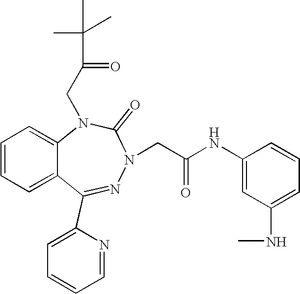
C1=CC=C2C(=C1)N(CC(=O)C(C)(C)C)C(=O)N(CC(NC1=CC(NC)=CC=C1)=O)N=C2C1=CC=CC=N1
